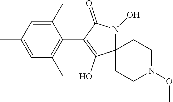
C1=C(C)C(C2=C(O)C3(N(O)C2=O)CCN(OC)CC3)=C(C)C=C1C
